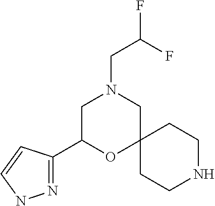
N1=C(C2OC3(CN(CC(F)F)C2)CCNCC3)C=CN1
